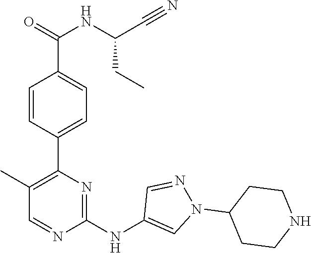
C1(C2=C(C)C=NC(NC3=CN(C4CCNCC4)N=C3)=N2)=CC=C(C(=O)NC(C#N)CC)C=C1
